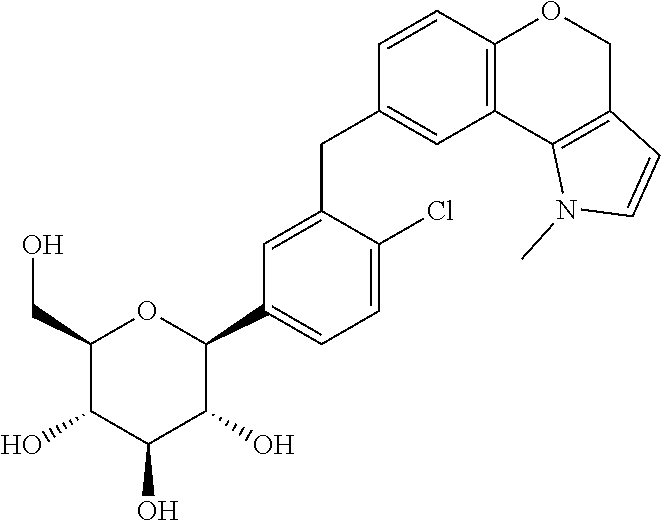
C1(CO)C(O)C(O)C(O)C(C2=CC=C(Cl)C(CC3=CC4=C(C=C3)OCC3=C4N(C)C=C3)=C2)O1
